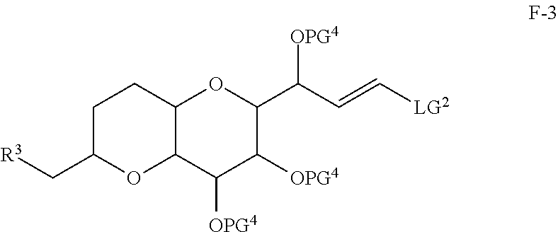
C1C(C[R3])OC2C(C1)OC(C(C=C[LG2])[OPG4])C([OPG4])C2[OPG4]
